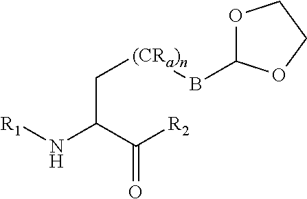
N(C(C([R2])=O)C[(CRa)n]BC1OCCO1)[R1]
